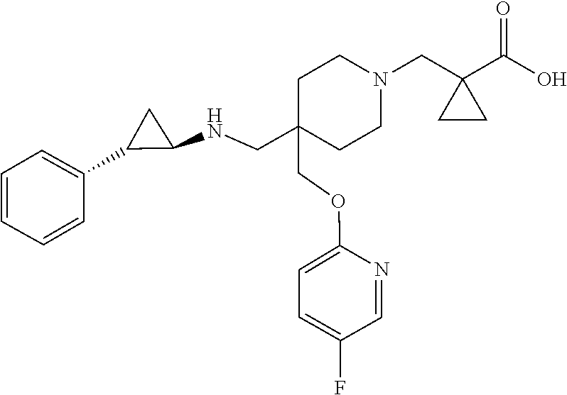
C(OC1=CC=C(F)C=N1)C1(CNC2C(C3=CC=CC=C3)C2)CCN(CC2(C(O)=O)CC2)CC1
